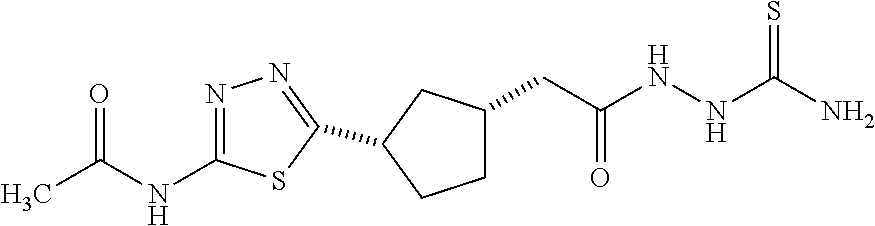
CC(NC1=NN=C(C2CC(CC(NNC(N)=S)=O)CC2)S1)=O
